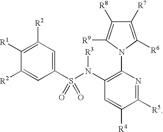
C1([R1])=C([R2])C=C(S(N(C2=C(N3C([R6])=C([R7])C([R8])=C3[R9])N=C([R5])C([R4])=C2)[R3])(=O)=O)C=C1[R2]
